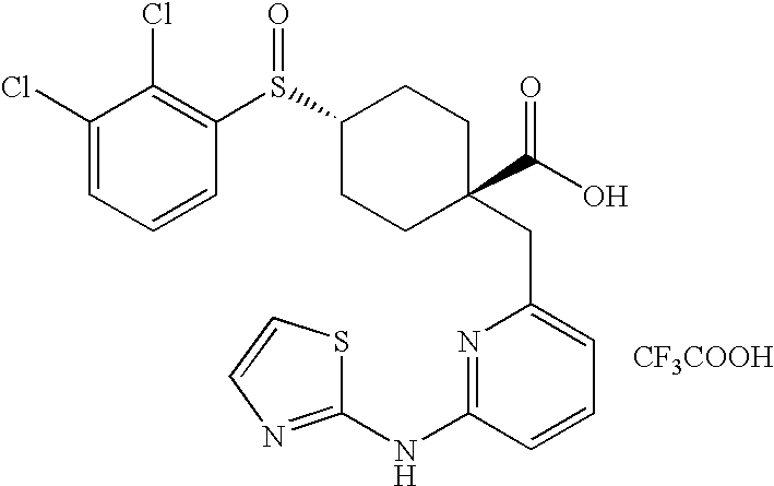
C1(Cl)=CC=CC(S(C2CCC(C(O)=O)(CC3=CC=CC(NC4=NC=CS4)=N3)CC2)=O)=C1Cl.[CF3COOH]
